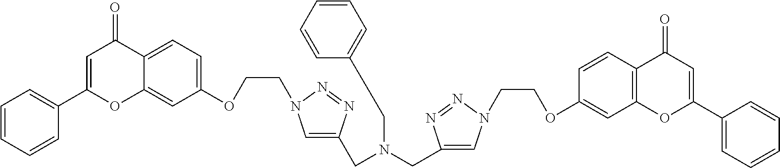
C1=CC=CC(C2=CC(=O)C3=CC=C(OCCN4C=C(CN(CC5=CN(CCOC6=CC7=C(C=C6)C(=O)C=C(C6=CC=CC=C6)O7)N=N5)CC5=CC=CC=C5)N=N4)C=C3O2)=C1
